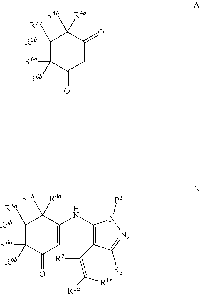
C1([R5b])([R5a])C([R6a])([R6b])C(=O)CC(=O)C1([R4a])[R4b].C1([R5b])([R5a])C([R6a])([R6b])C(=O)C=C(NC2=C(C(=C([R1a])[R1b])[R2])C([R3])=NN2[P2])C1([R4a])[R4b]
